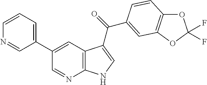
C12=C(C=C(C3=CC=CN=C3)C=N1)C(C(=O)C1=CC3=C(OC(F)(F)O3)C=C1)=CN2
